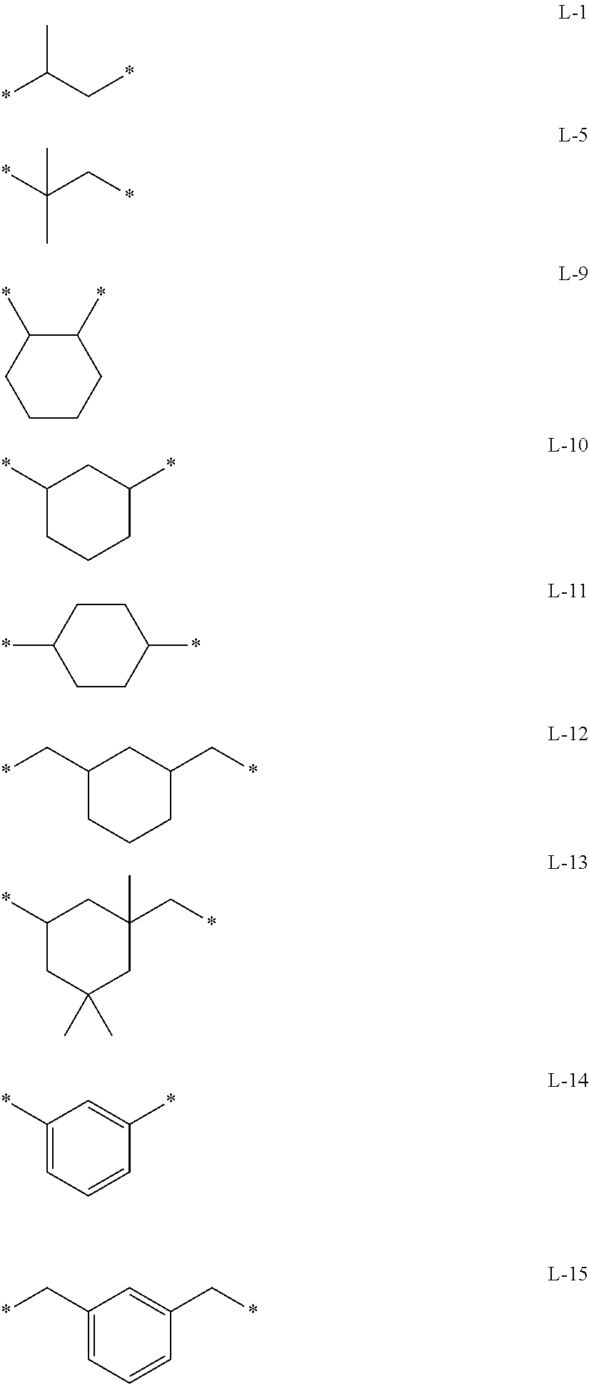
*C(C*)C.*CC(*)(C)C.C1CCC(*)C(*)C1.C1(*)CCCC(*)C1.C1CC(*)CCC1*.C1(C*)CCCC(C*)C1.C1(*)CC(C)(C)CC(C*)(C)C1.C1(*)=CC=CC(*)=C1.C1(C*)=CC=CC(C*)=C1
